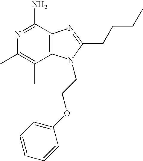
C12=C(C(N)=NC(C)=C1C)N=C(CCCC)N2CCOC1=CC=CC=C1
